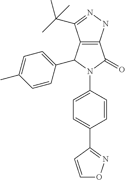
C12=C(C(C3=CC=C(C)C=C3)N(C3=CC=C(C4=NOC=C4)C=C3)C1=O)C(C(C)(C)C)=NN2
